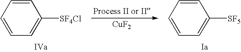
C1=CC=CC=C1[SF5].[CuF2].C1=CC=CC=C1[SF4Cl]
